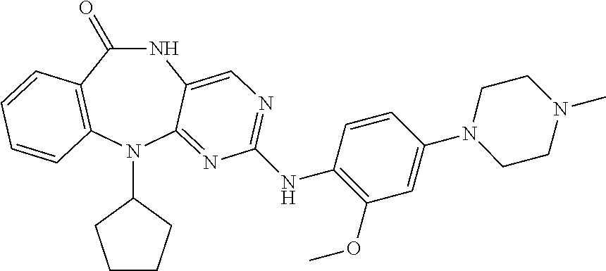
N1C(=O)C2=C(N(C3CCCC3)C3=NC(NC4=C(OC)C=C(N5CCN(C)CC5)C=C4)=NC=C13)C=CC=C2
